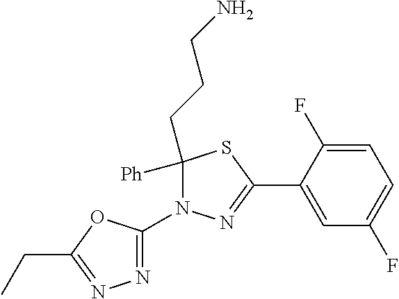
C1([Ph])(CCCN)N(C2=NN=C(CC)O2)N=C(C2=CC(F)=CC=C2F)S1
